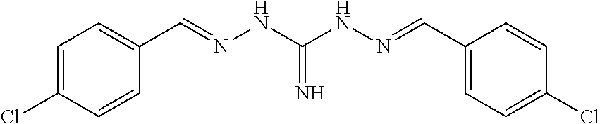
C1=C(Cl)C=CC(C=NNC(=N)NN=CC2=CC=C(Cl)C=C2)=C1
